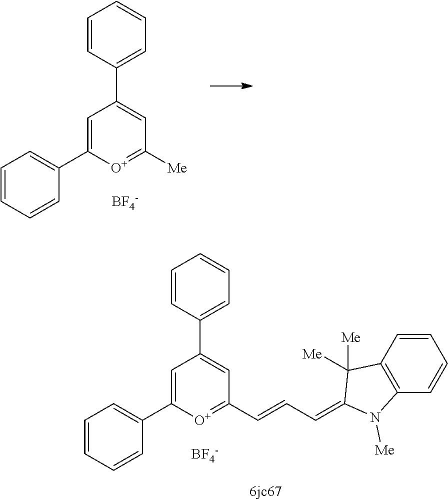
C1=CC(C2=CC([Me])=[O+]C(C3=CC=CC=C3)=C2)=CC=C1.[BF4-].[BF4-].C1=CC(C2=CC(C=CC=C3N([Me])C4=C(C3([Me])[Me])C=CC=C4)=[O+]C(C3=CC=CC=C3)=C2)=CC=C1
